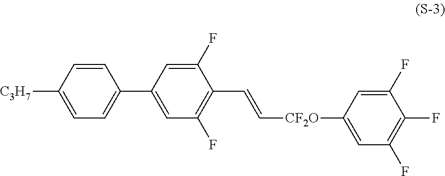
C1=CC([C3H7])=CC=C1C1=CC(F)=C(C=C[CF2O]C2=CC(F)=C(F)C(F)=C2)C(F)=C1
